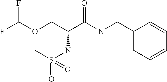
FC(OCC(C(NCC1=CC=CC=C1)=O)NS(=O)(C)=O)F
